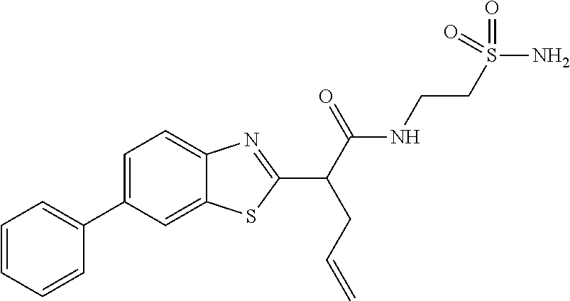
C1=CC=CC(C2=CC=C3C(=C2)SC(C(C(NCCS(N)(=O)=O)=O)CC=C)=N3)=C1
